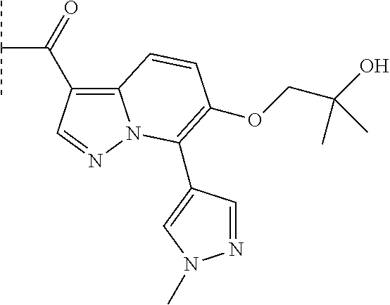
C12=C(C(C(C)C)=O)C=NN1C(C1=CN(C)N=C1)=C(OCC(O)(C)C)C=C2
